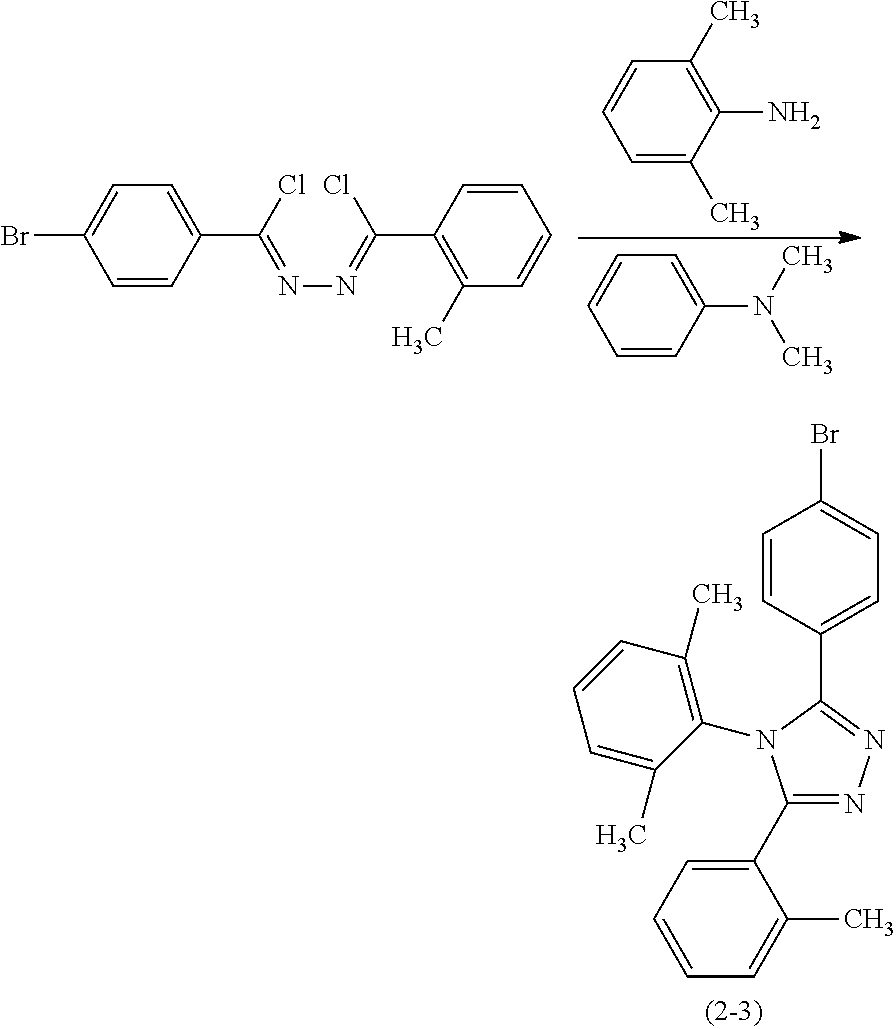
C1=CC(C(Cl)=NN=C(C2=C(C)C=CC=C2)Cl)=CC=C1Br.C1=C(C)C(N)=C(C)C=C1.C1=CC(N(C)C)=CC=C1.C1=CC(C2=NN=C(C3=CC=CC=C3C)N2C2=C(C)C=CC=C2C)=CC=C1Br
